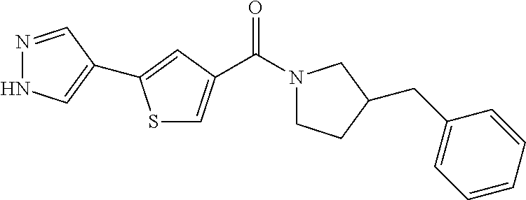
C(N1CCC(CC2=CC=CC=C2)C1)(=O)C1=CSC(C2=CNN=C2)=C1
